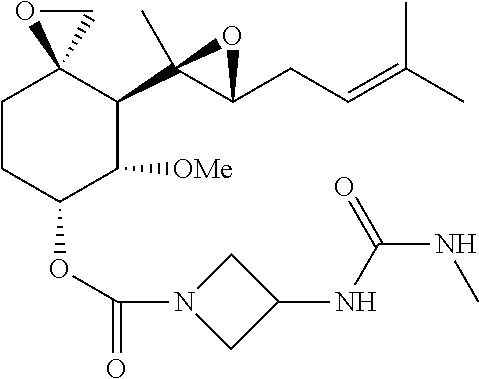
C1CC(OC(=O)N2CC(NC(NC)=O)C2)C([OMe])C(C2(C)C(CC=C(C)C)O2)C12CO2
